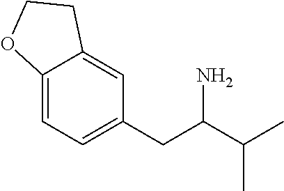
C12=CC=C(CC(C(C)C)N)C=C1CCO2
